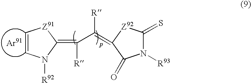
C1=CN([R92])C(=C(C([R])=C2C(=O)N([R93])C(=S)[Z92]2)[R])[Z91]1
